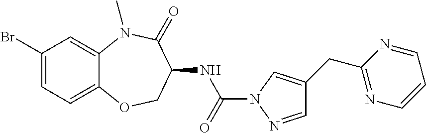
C1(Br)=CC=C2C(=C1)N(C)C(=O)C(NC(N1N=CC(CC3=NC=CC=N3)=C1)=O)CO2
